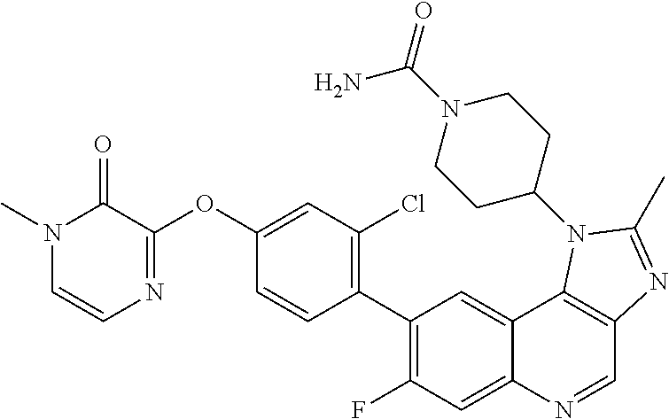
N1(C)C=CN=C(OC2=CC(Cl)=C(C3=C(F)C=C4C(=C3)C3=C(C=N4)N=C(C)N3C3CCN(C(=O)N)CC3)C=C2)C1=O
